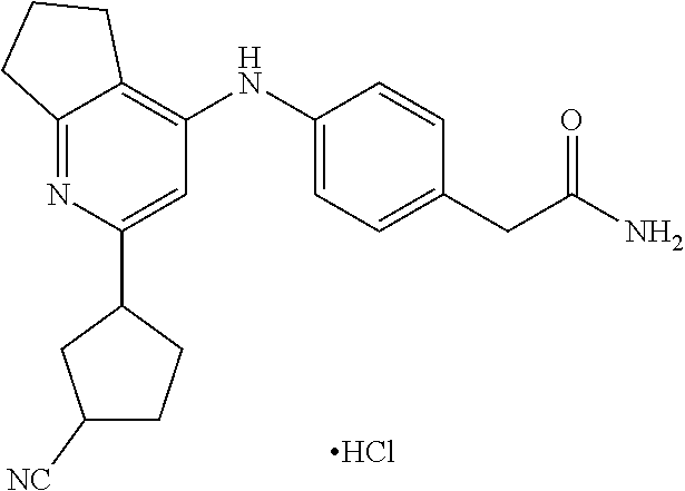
C1(NC2=C3C(=NC(C4CC([NC])CC4)=C2)CCC3)=CC=C(CC(=O)N)C=C1.Cl
